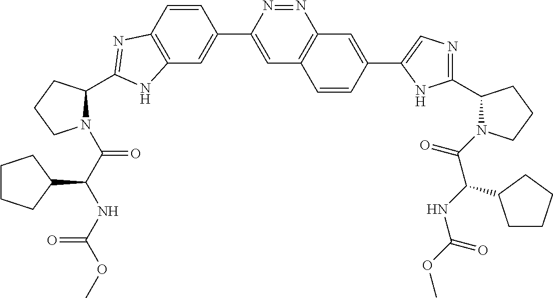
C12=C(C=CC(C3=CC4=C(N=N3)C=C(C3=CN=C(C5N(C(C(NC(=O)OC)C6CCCC6)=O)CCC5)N3)C=C4)=C1)N=C(C1N(C(C(NC(OC)=O)C3CCCC3)=O)CCC1)N2
